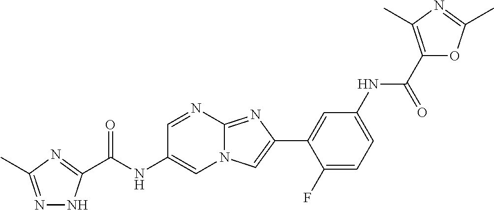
C1=NC2=NC(C3=CC(NC(C4=C(C)N=C(C)O4)=O)=CC=C3F)=CN2C=C1NC(=O)C1=NC(C)=NN1
